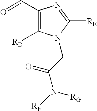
C1(C=O)=C([RD])N(CC(N([RG])[RF])=O)C([RE])=N1
